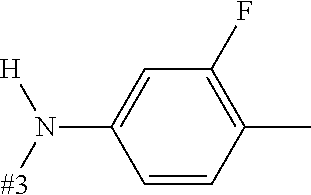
C1=CC(C)=C(F)C=C1N([#3])[H]
